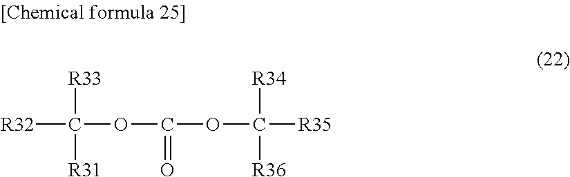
[R32]C(OC(OC([R35])([R34])[R36])=O)([R33])[R31]
